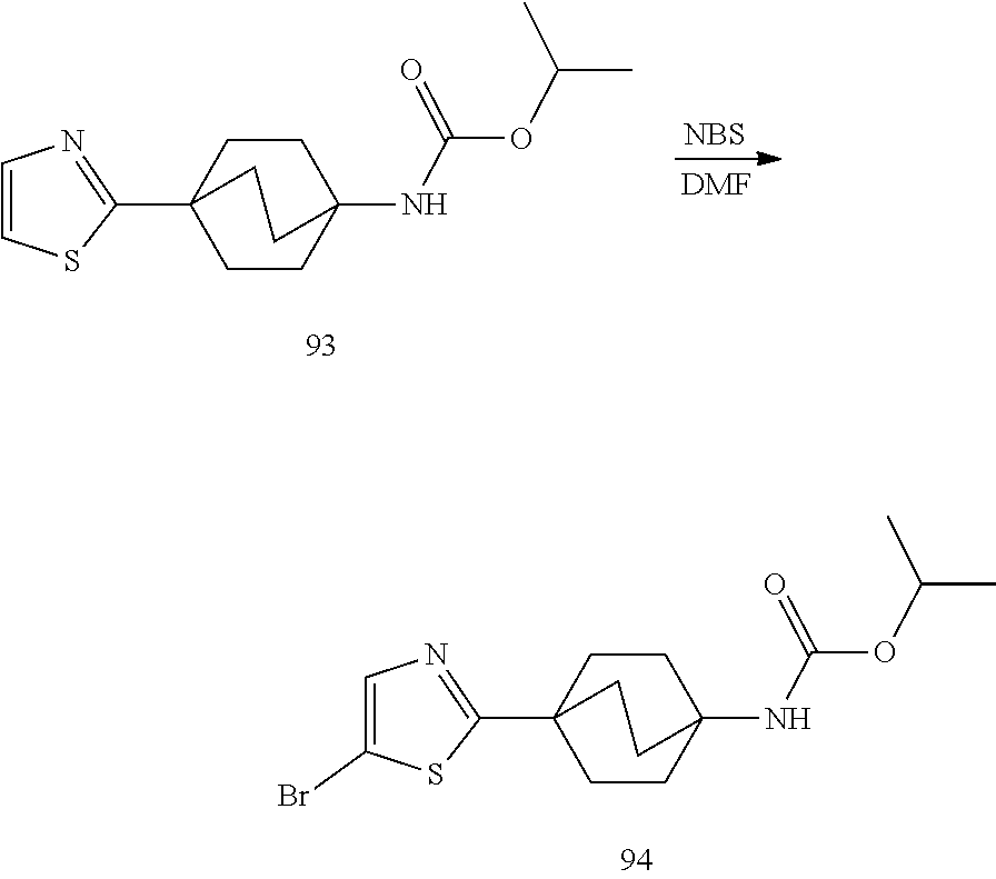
CC(C)OC(=O)NC12CCC(C3=NC=CS3)(CC1)CC2.[NBS].[DMF].CC(C)OC(=O)NC12CCC(C3=NC=C(Br)S3)(CC1)CC2
